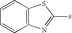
C1=CC2=C(C=C1)N=C([#])S2
